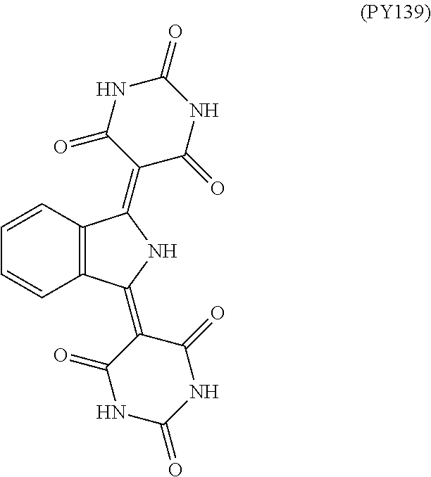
C12=C(C(=C3C(=O)NC(=O)NC3=O)NC1=C1C(=O)NC(=O)NC1=O)C=CC=C2
